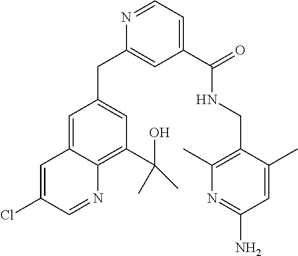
C1=NC(CC2=CC(C(O)(C)C)=C3C(=C2)C=C(Cl)C=N3)=CC(C(NCC2=C(C)N=C(N)C=C2C)=O)=C1
